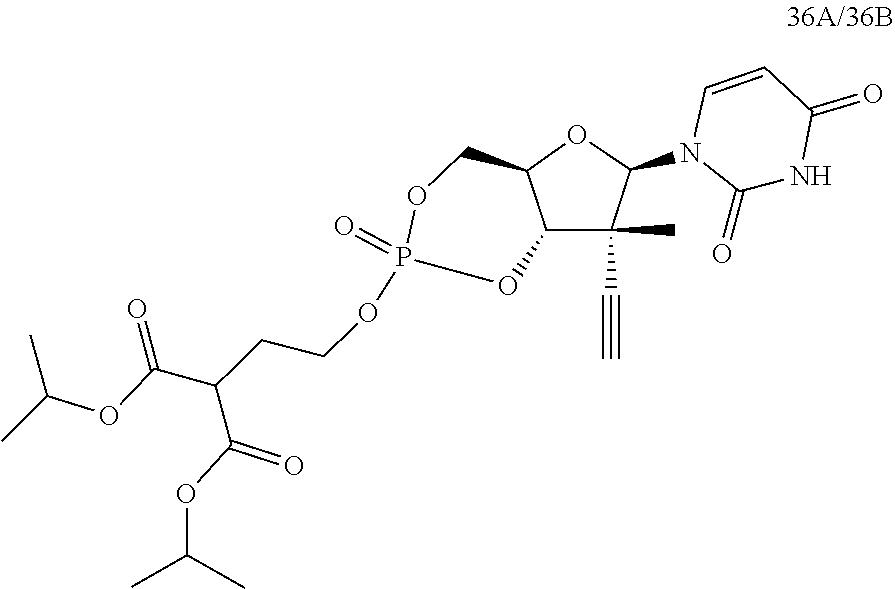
C1=CC(=O)NC(=O)N1C1C(C#C)(C)C2C(COP(OCCC(C(OC(C)C)=O)C(OC(C)C)=O)(=O)O2)O1
